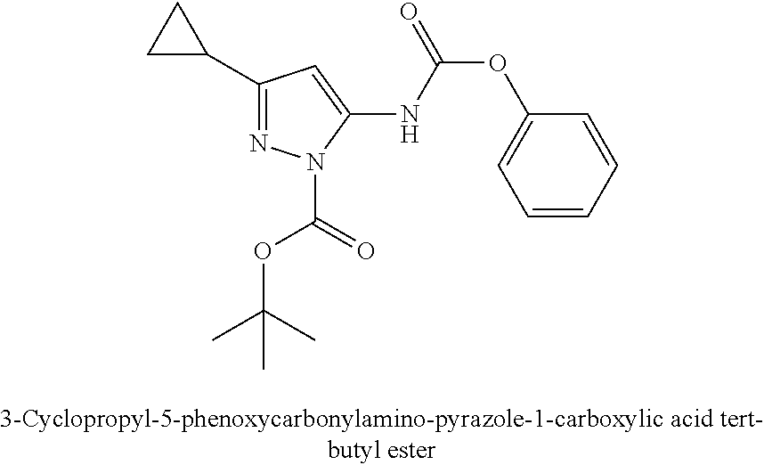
C1(C2CC2)=NN(C(=O)OC(C)(C)C)C(NC(OC2=CC=CC=C2)=O)=C1
